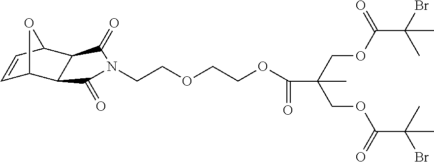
C(OC(C(C)(Br)C)=O)C(COC(C(C)(Br)C)=O)(C(=O)OCCOCCN1C(=O)C2C(C3C=CC2O3)C1=O)C
